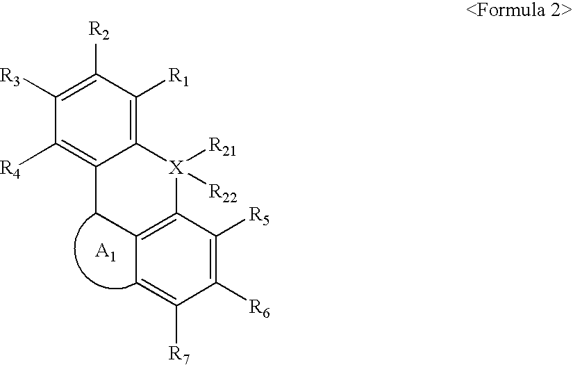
C1([R2])=C([R3])C([R4])=C2C(=C1[R1])[X]([R21])([R22])C1=C(C2)C=C([R7])C([R6])=C1[R5]
